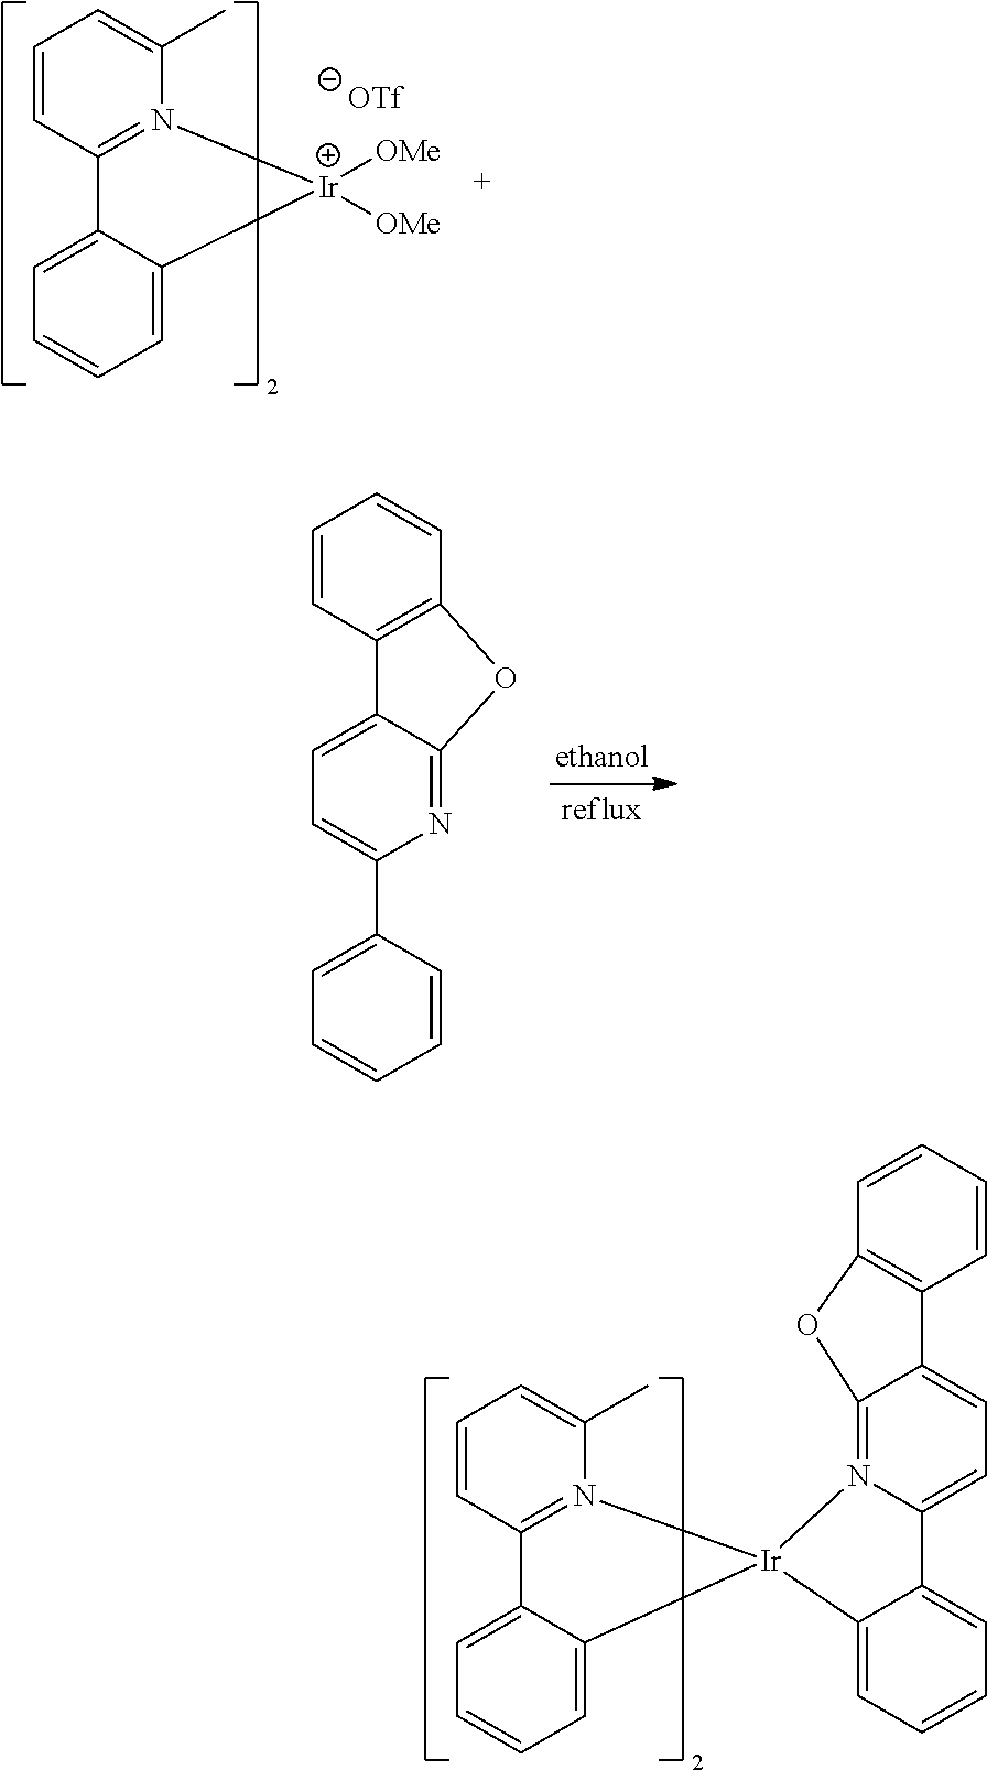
C1=CC2=C(C=C1)OC1=N3C(=CC=C21)C1=CC=CC=C1[Ir]31N2=C(C=CC=C2C)C2=CC=CC=C21.C1=CC2=N(C(C)=C1)[Ir]([OMe])([OMe])C1=CC=CC=C21.[OTf].C1=CC2=C(C=C1)OC1=NC(C3=CC=CC=C3)=CC=C21
